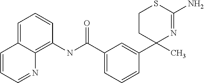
C1CC(C)(C2=CC(C(NC3=C4C(=CC=C3)C=CC=N4)=O)=CC=C2)N=C(N)S1
